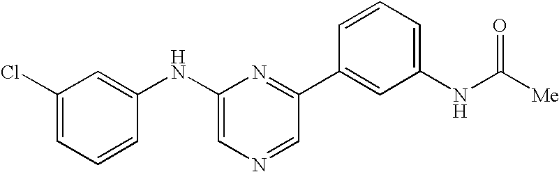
C1(Cl)=CC=CC(NC2=CN=CC(C3=CC(NC([Me])=O)=CC=C3)=N2)=C1
